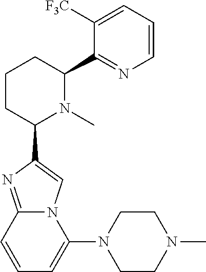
C1CC(C2=CN3C(=N2)C=CC=C3N2CCN(C)CC2)N(C)C(C2=NC=CC=C2[F3C])C1
